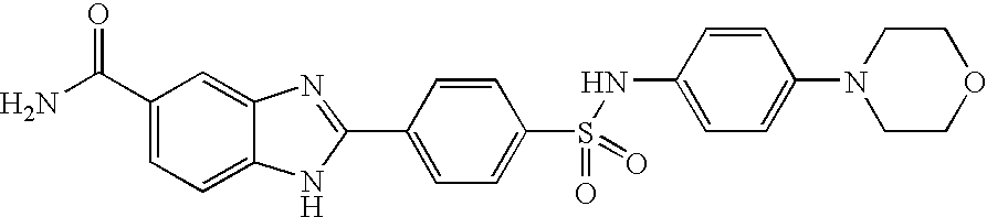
C1(C(N)=O)=CC=C2C(=C1)N=C(C1=CC=C(S(=O)(=O)NC3=CC=C(N4CCOCC4)C=C3)C=C1)N2
